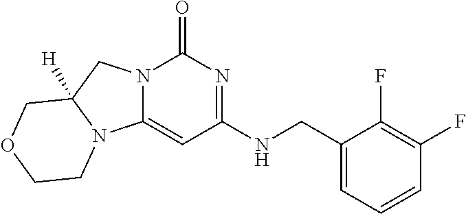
N12C(=CC(NCC3=CC=CC(F)=C3F)=NC1=O)N1C([H])(C2)COCC1
